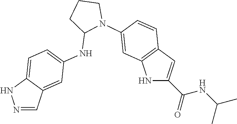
N1=CC2=CC(NC3N(C4=CC5=C(C=C(C(NC(C)C)=O)N5)C=C4)CCC3)=CC=C2N1
